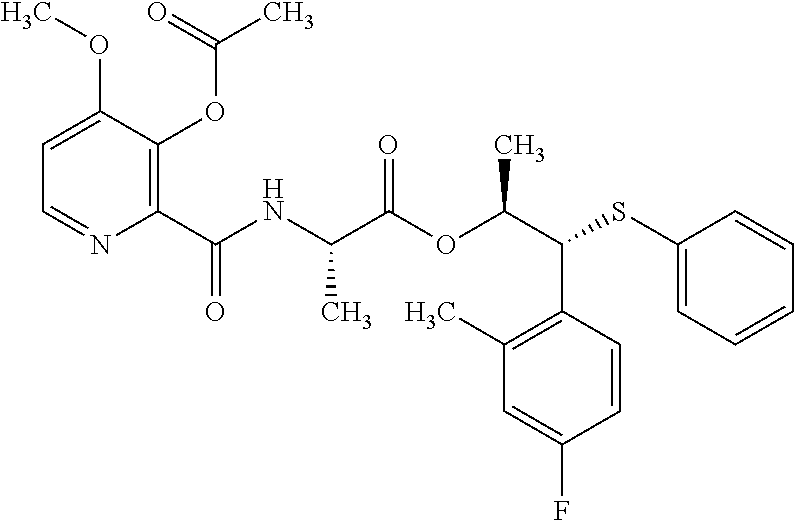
C1(C)=C(C(C(OC(C(NC(C2=C(OC(C)=O)C(OC)=CC=N2)=O)C)=O)C)SC2=CC=CC=C2)C=CC(F)=C1
